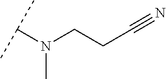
C(CC#N)N(C(C)C)C
